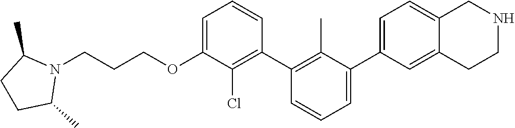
C1(OCCCN2C(C)CCC2C)=CC=CC(C2=C(C)C(C3=CC=C4C(=C3)CCNC4)=CC=C2)=C1Cl
